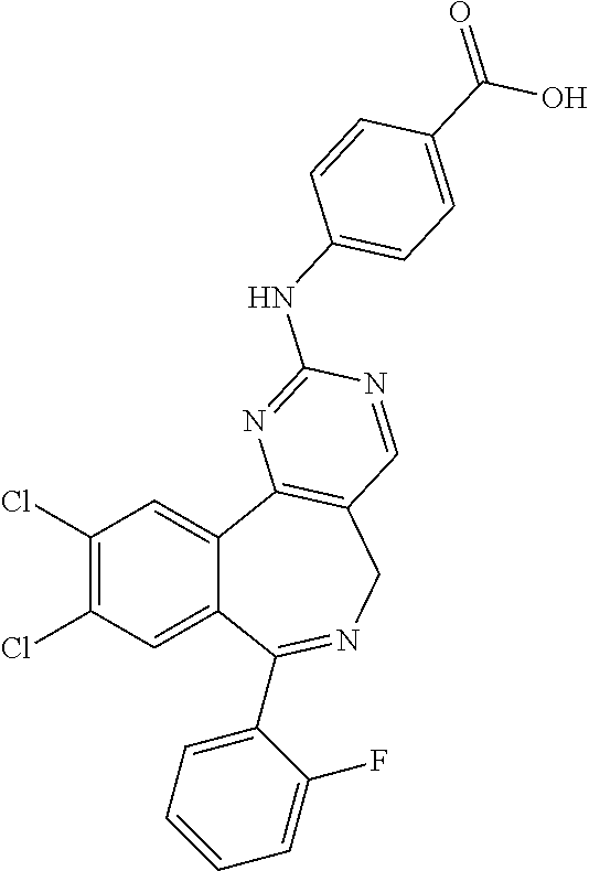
C1(Cl)=C(Cl)C=C2C(=C1)C1=C(CN=C2C2=CC=CC=C2F)C=NC(NC2=CC=C(C(O)=O)C=C2)=N1
